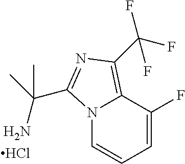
N12C=CC=C(F)C1=C(C(F)(F)F)N=C2C(N)(C)C.Cl
